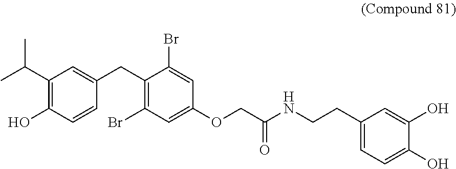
C1(C(C)C)=C(O)C=CC(CC2=C(Br)C=C(OCC(=O)NCCC3=CC=C(O)C(O)=C3)C=C2Br)=C1
